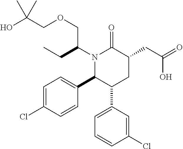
N1(C(CC)COCC(O)(C)C)C(C2=CC=C(Cl)C=C2)C(C2=CC=CC(Cl)=C2)CC(CC(=O)O)C1=O
